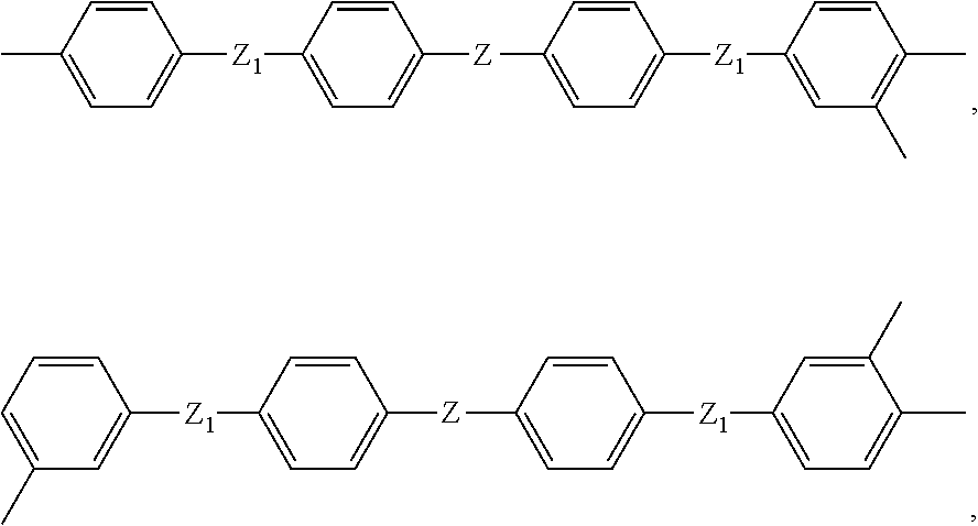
C1(C)=CC=CC([Z1]C2=CC=C([Z]C3=CC=C([Z1]C4=CC=C(C)C(C)=C4)C=C3)C=C2)=C1.C1=C(C)C=CC([Z1]C2=CC=C([Z]C3=CC=C([Z1]C4=CC(C)=C(C)C=C4)C=C3)C=C2)=C1
